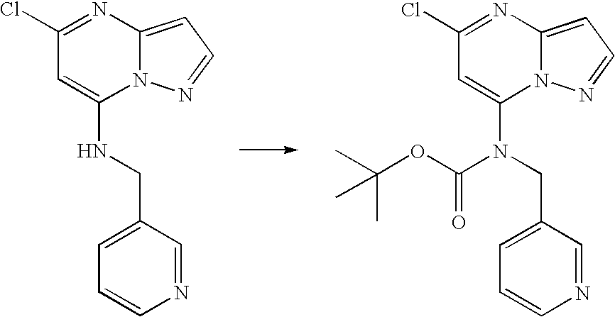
N12C(=CC=N1)N=C(Cl)C=C2NCC1=CC=CN=C1.N12C(=CC=N1)N=C(Cl)C=C2N(CC1=CC=CN=C1)C(OC(C)(C)C)=O
